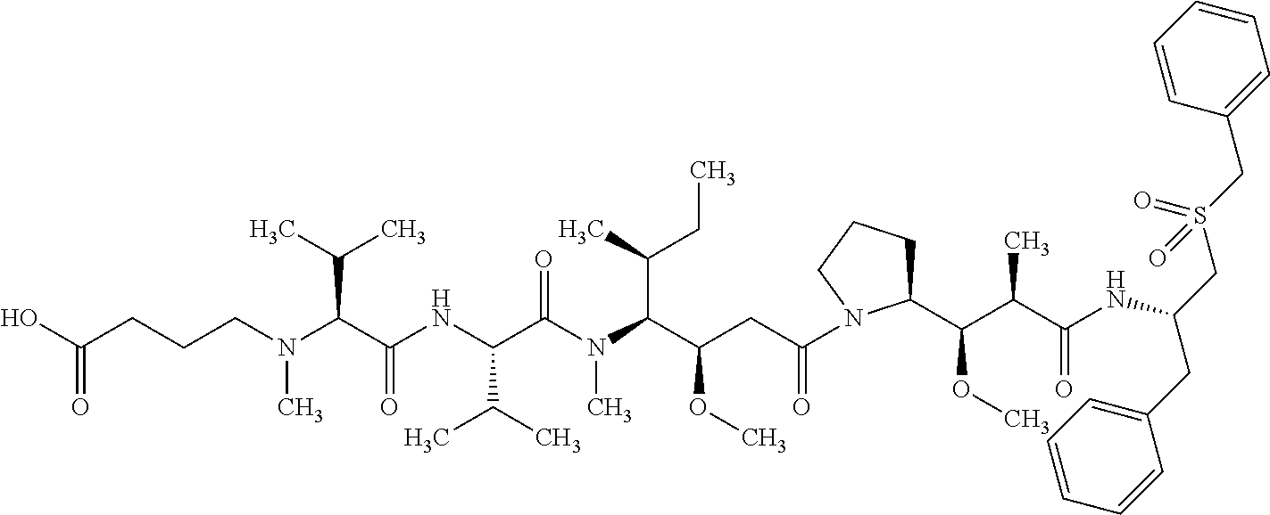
C(C(C(N(C(C(NC(C(N(CCCC(O)=O)C)C(C)C)=O)C(C)C)=O)C)C(C)CC)OC)C(=O)N1C(C(C(C(NC(CS(CC2=CC=CC=C2)(=O)=O)CC2=CC=CC=C2)=O)C)OC)CCC1
